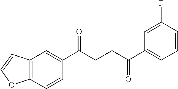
C12=C(C=CC(C(CCC(C3=CC=CC(F)=C3)=O)=O)=C1)OC=C2
